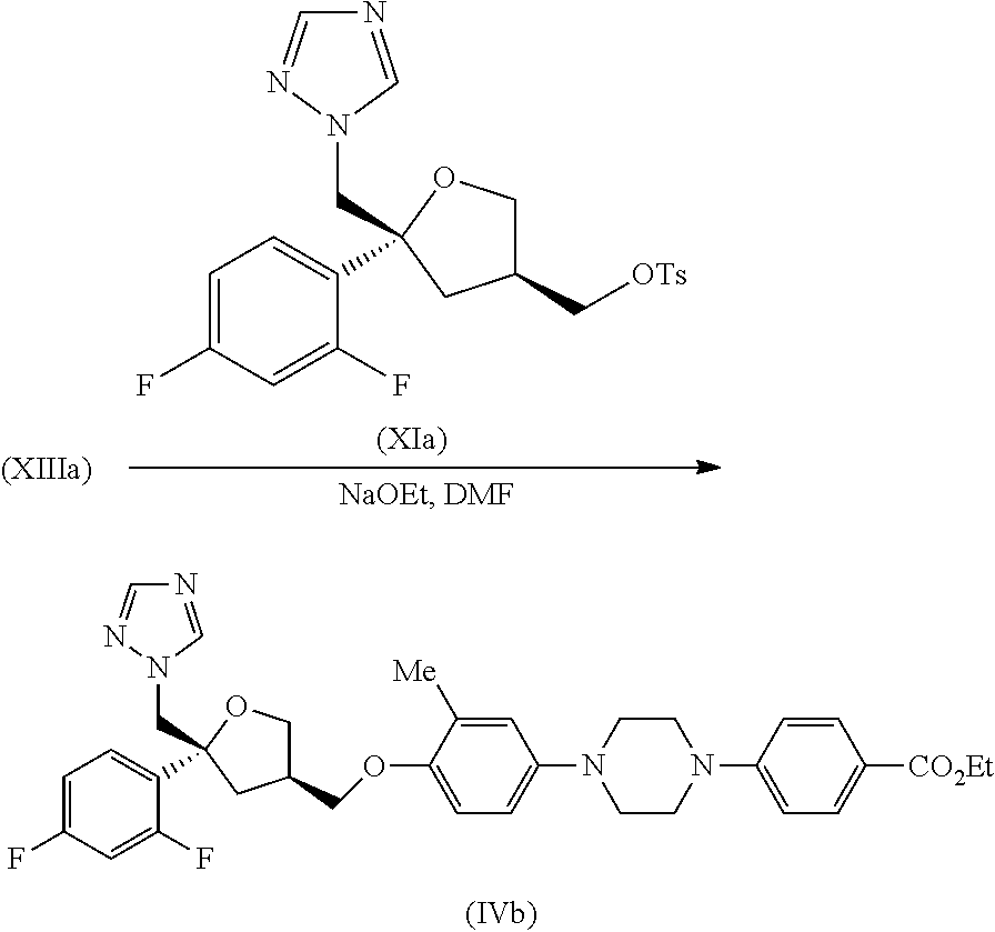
C1=C(F)C=C(F)C(C2(CN3C=NC=N3)OCC(COC3=CC=C(N4CCN(C5=CC=C([CO2Et])C=C5)CC4)C=C3[Me])C2)=C1.C1=C(F)C=C(F)C(C2(CN3C=NC=N3)OCC(C[OTs])C2)=C1
